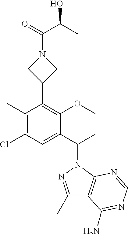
C1(C)=C(Cl)C=C(C(C)N2N=C(C)C3=C2N=CN=C3N)C(OC)=C1C1CN(C(C(O)C)=O)C1
